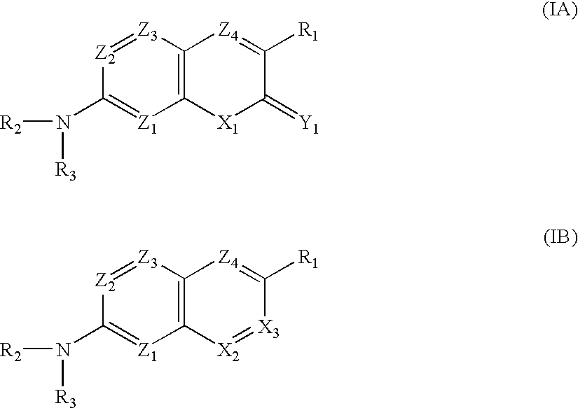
[Z2]1=[Z3]C2=C([Z1]=C1N([R3])[R2])[X1]C(=[Y1])C([R1])=[Z4]2.[Z2]1=[Z3]C2=C([Z1]=C1N([R3])[R2])[X2]=[X3]C([R1])=[Z4]2
